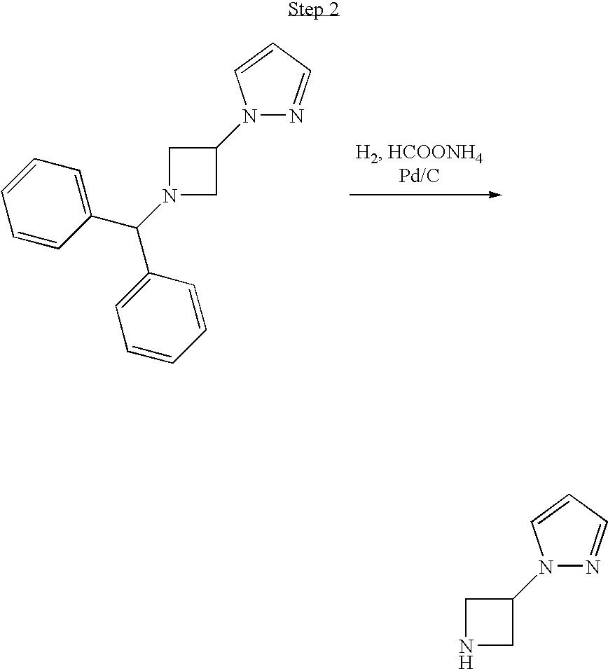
C1N(C(C2=CC=CC=C2)C2=CC=CC=C2)CC1N1N=CC=C1.C1NCC1N1N=CC=C1
